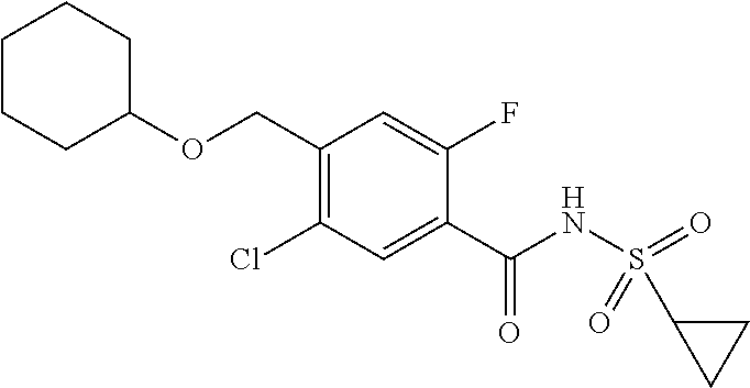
C1(Cl)=C(COC2CCCCC2)C=C(F)C(C(NS(C2CC2)(=O)=O)=O)=C1
